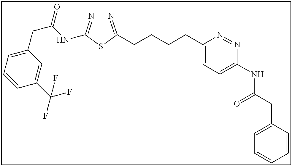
N1=C(CCCCC2=CC=C(NC(CC3=CC=CC=C3)=O)N=N2)SC(NC(CC2=CC=CC(C(F)(F)F)=C2)=O)=N1
